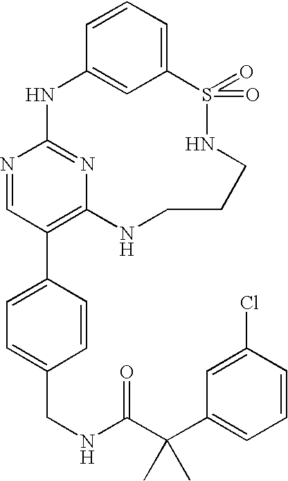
C12=CC=CC(=C1)NC1=NC(=C(C3=CC=C(CNC(C(C4=CC=CC(Cl)=C4)(C)C)=O)C=C3)C=N1)NCCCNS2(=O)=O
